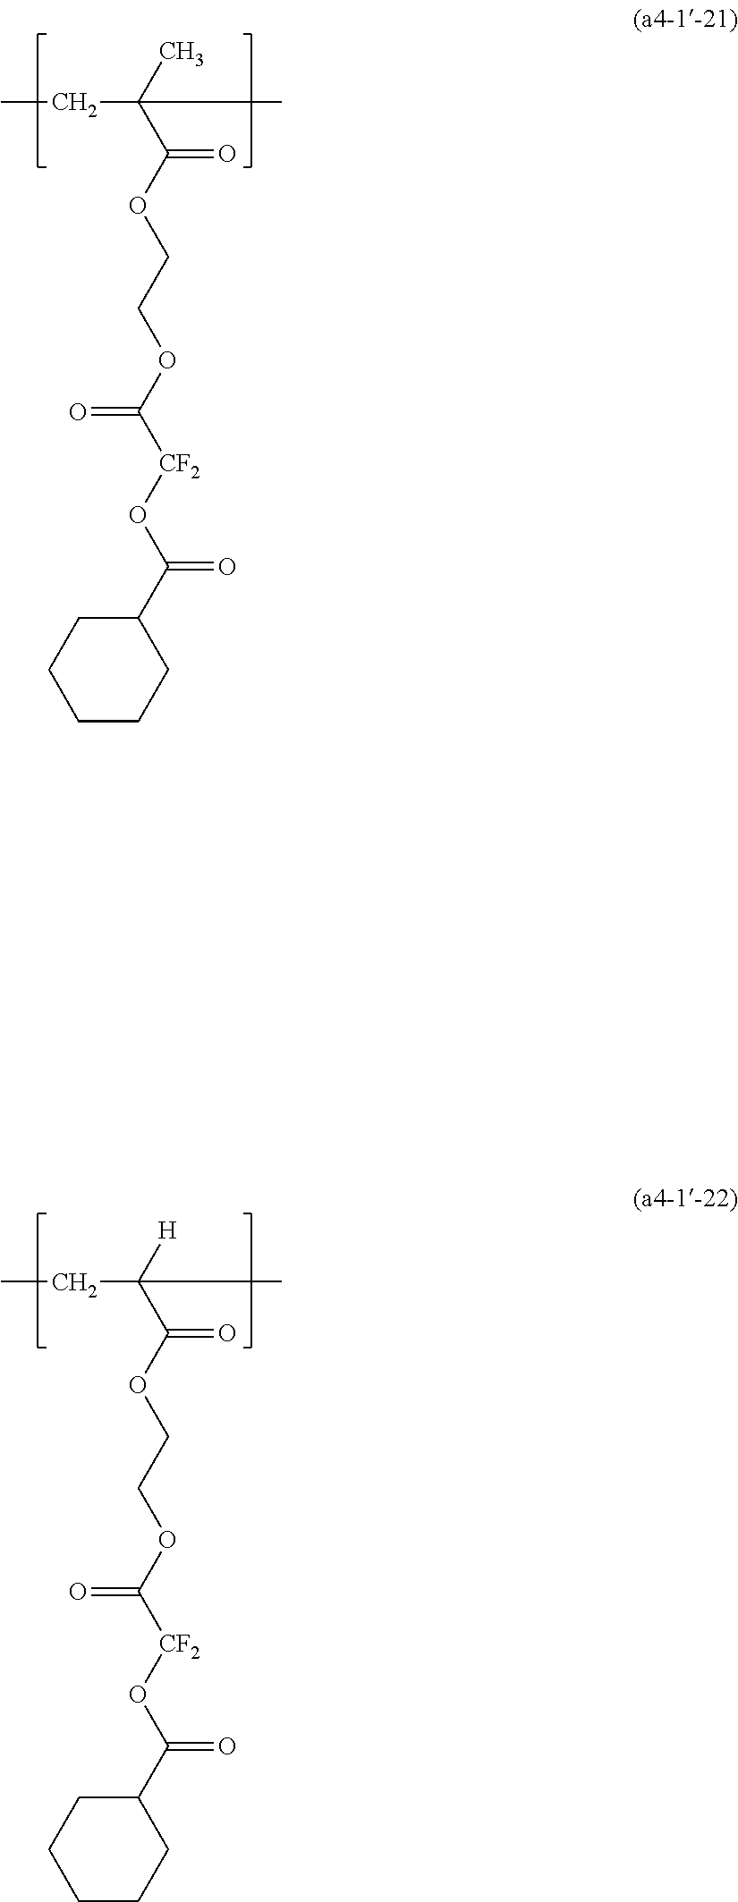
CCC(C(OCCOC([CF2]OC(=O)C1CCCCC1)=O)=O)(C)C.CCC(C(OCCOC([CF2]OC(=O)C1CCCCC1)=O)=O)([H])C
